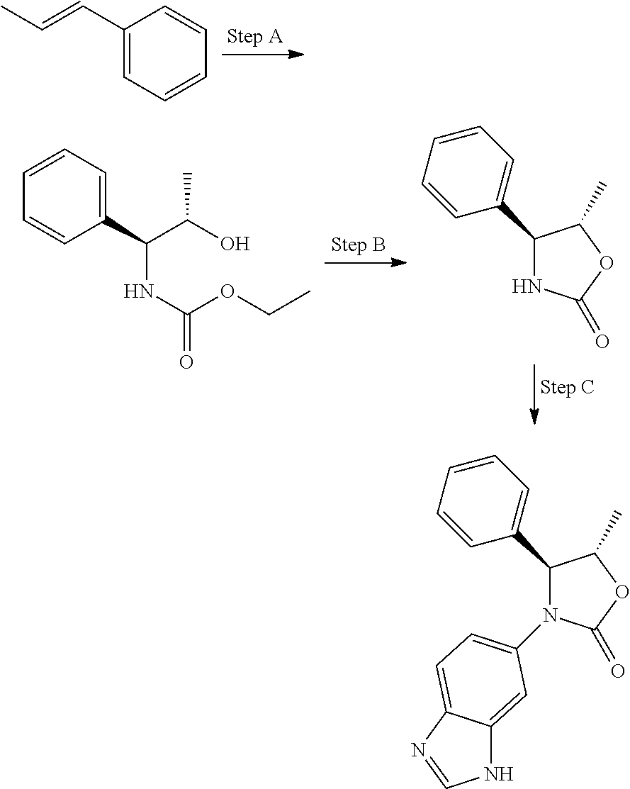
C1(C=CC)=CC=CC=C1.C(NC(OCC)=O)(C(C)O)C1=CC=CC=C1.C1(C2=CC=CC=C2)NC(=O)OC1C.C1(C2=CC=CC=C2)C(C)OC(=O)N1C1=CC=C2C(=C1)NC=N2
